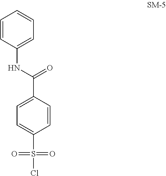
C1=CC(NC(C2=CC=C(S(=O)(=O)Cl)C=C2)=O)=CC=C1
